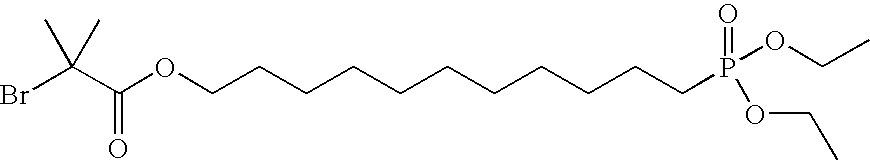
BrC(C(OCCCCCCCCCCCP(OCC)(OCC)=O)=O)(C)C
